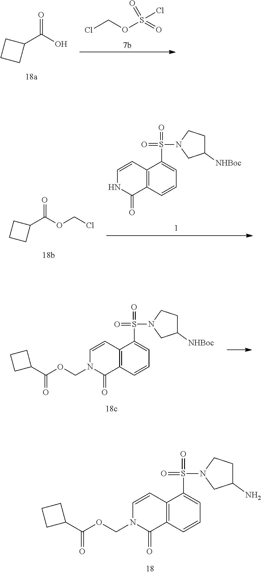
C1(C(O)=O)CCC1.ClCOS(Cl)(=O)=O.C12=C(C=CC=C1S(N1CC(N)CC1)(=O)=O)C(=O)N(COC(C1CCC1)=O)C=C2.C12=C(C=CC=C1S(N1CC([NHBoc])CC1)(=O)=O)C(=O)NC=C2.C(OCCl)(=O)C1CCC1.C12=C(C=CC=C1S(N1CC([NHBoc])CC1)(=O)=O)C(=O)N(COC(=O)C1CCC1)C=C2
